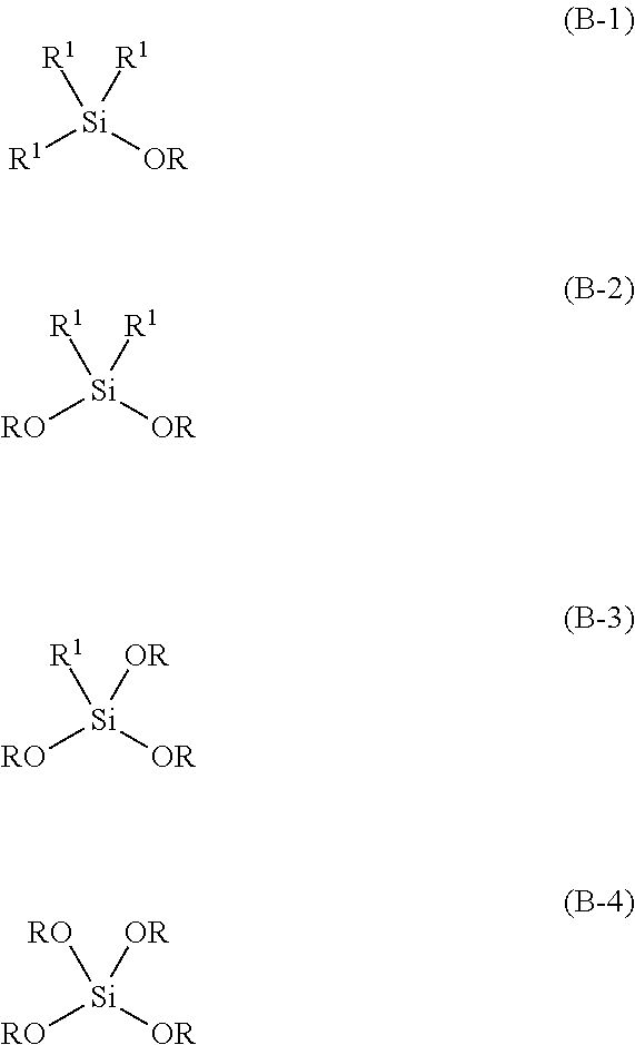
[R1][Si]([OR])([R1])[R1].[RO][Si]([OR])([R1])[R1].[RO][Si]([OR])([R1])[OR].[RO][Si]([OR])([RO])[OR]
